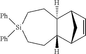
C1C[Si]([Ph])([Ph])CCC2([H])C1([H])C1C=CC2C1
